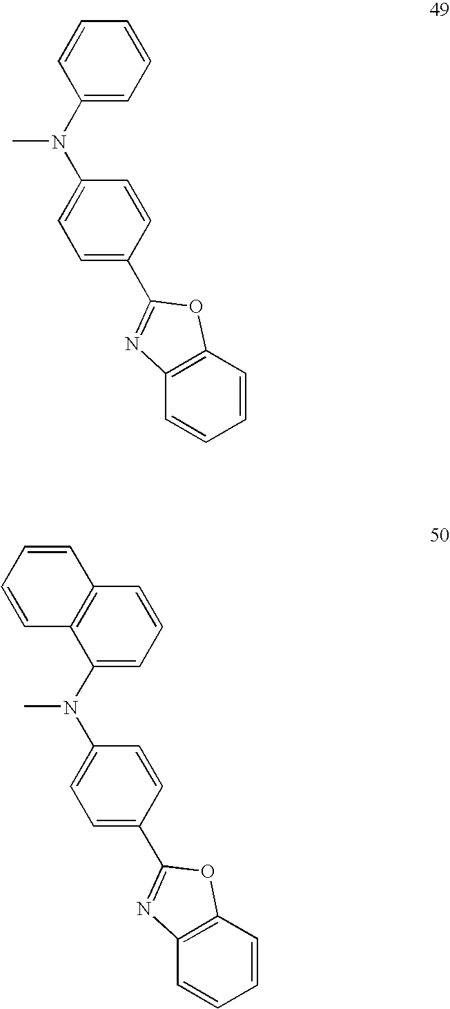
C1=CC2=C(C=C1)N=C(C1=CC=C(N(C3=CC=CC=C3)C)C=C1)O2.C1=CC2=C(C=C1)N=C(C1=CC=C(N(C3=CC=CC4=C3C=CC=C4)C)C=C1)O2
